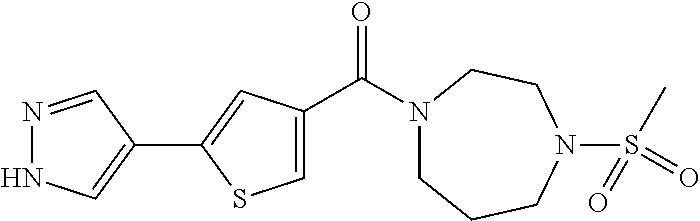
N1=CC(C2=CC(C(N3CCCN(S(C)(=O)=O)CC3)=O)=CS2)=CN1
